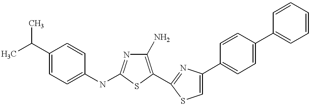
C1(N)=C(C2=NC(C3=CC=C(C4=CC=CC=C4)C=C3)=CS2)SC(NC2=CC=C(C(C)C)C=C2)=N1
